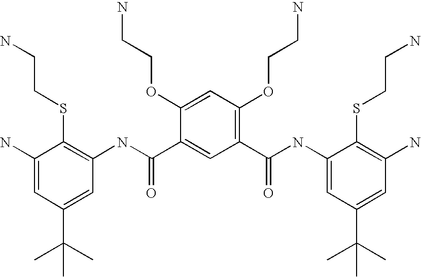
C1(N)=CC(C(C)(C)C)=CC(NC(C2=CC(C(=O)NC3=CC(C(C)(C)C)=CC(N)=C3SCCN)=C(OCCN)C=C2OCCN)=O)=C1SCCN
